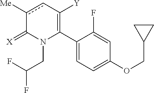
C1(C2=C([Y])cc([Me])C(=[X])N2CC(F)F)=CC=C(OCC2CC2)C=C1F
